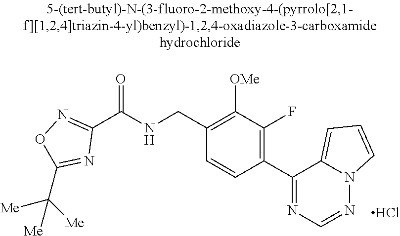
C1(C(NCC2=C([OMe])C(F)=C(C3=NC=NN4C3=CC=C4)C=C2)=O)=NOC(C([Me])([Me])[Me])=N1.Cl
